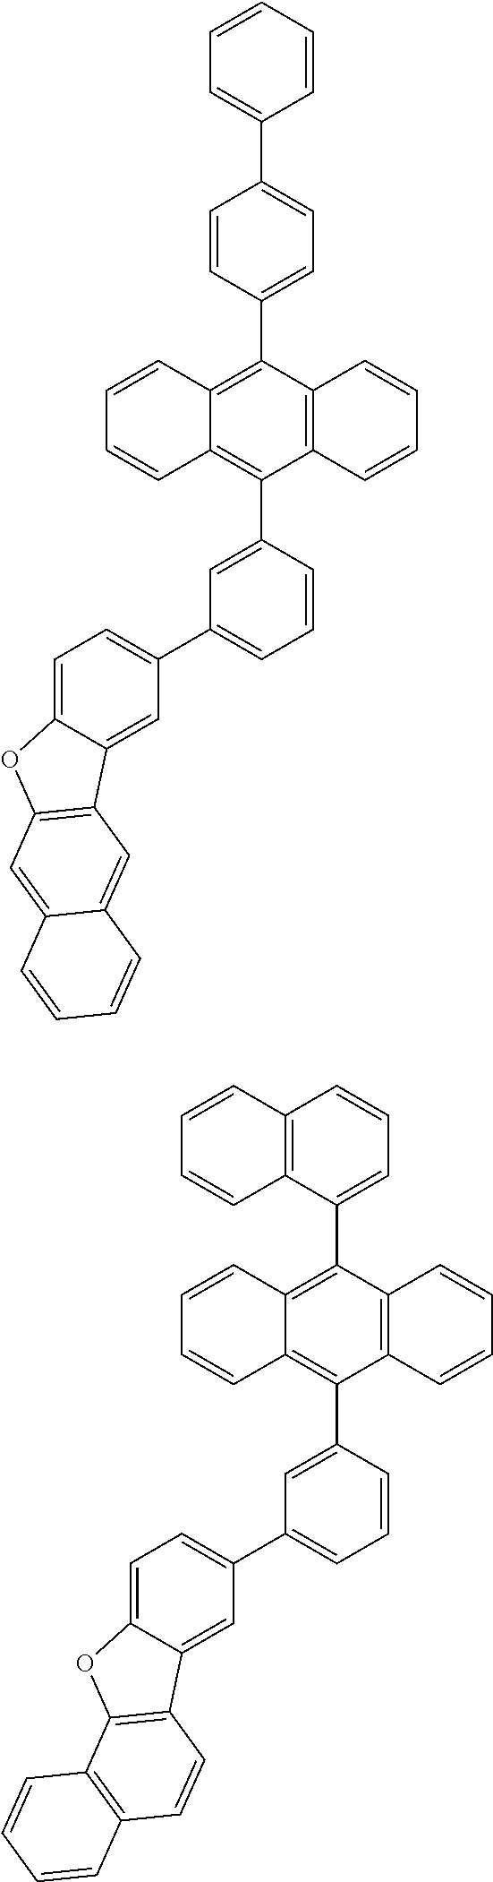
C1(C2=CC=C(C3=CC=CC=C3)C=C2)=C2C(=C(C3=CC(C4=CC=C5C(=C4)C4=C(O5)C=C5C(=C4)C=CC=C5)=CC=C3)C3=C1C=CC=C3)C=CC=C2.C1(C2=CC=CC3=C2C=CC=C3)=C2C(=C(C3=CC(C4=CC=C5C(=C4)C4=C(O5)C5=C(C=C4)C=CC=C5)=CC=C3)C3=C1C=CC=C3)C=CC=C2
